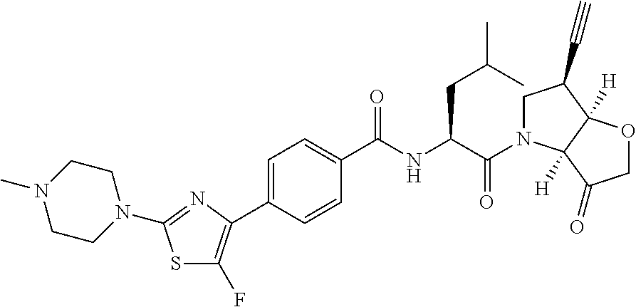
S1C(F)=C(C2=CC=C(C(NC(C(=O)N3CC(C#C)C4([H])C3([H])C(=O)CO4)CC(C)C)=O)C=C2)N=C1N1CCN(C)CC1
